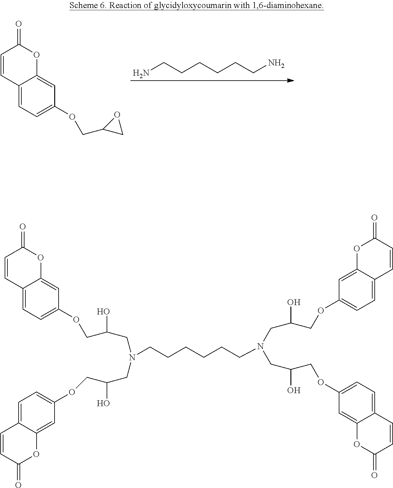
NCCCCCCN.C12=CC=C(OCC3CO3)C=C1OC(=O)C=C2.C12=CC=C(OCC(CN(CC(O)COC3=CC=C4C(=C3)OC(=O)C=C4)CCCCCCN(CC(COC3=CC=C4C(=C3)OC(=O)C=C4)O)CC(O)COC3=CC=C4C(=C3)OC(=O)C=C4)O)C=C1OC(=O)C=C2
